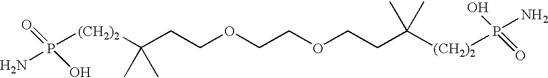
P([(CH2)2]C(CCOCCOCCC([(CH2)2]P(N)(O)=O)(C)C)(C)C)(N)(=O)O
